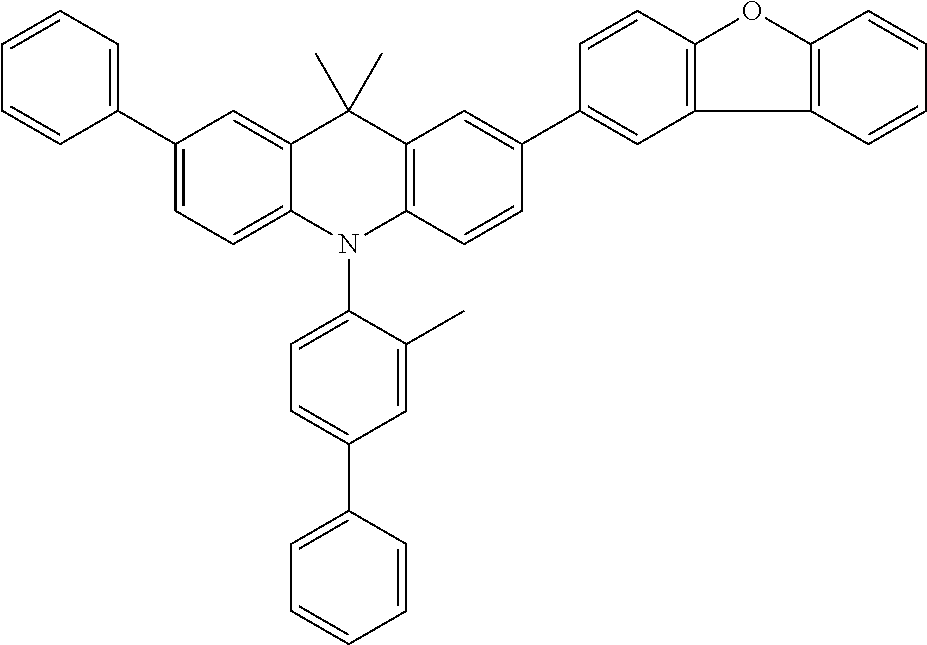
C1(C2=CC=CC=C2)=CC=C2C(=C1)C(C)(C)C1=C(N2C2=CC=C(C3=CC=CC=C3)C=C2C)C=CC(C2=CC3=C(C=C2)OC2=C3C=CC=C2)=C1
